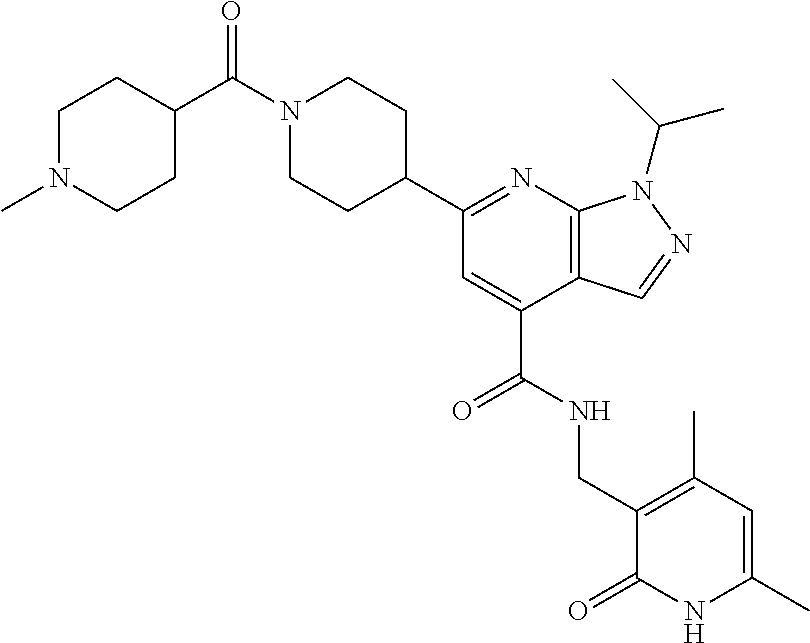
C1(C2=NC3=C(C(C(NCC4=C(C)C=C(C)NC4=O)=O)=C2)C=NN3C(C)C)CCN(C(C2CCN(C)CC2)=O)CC1
